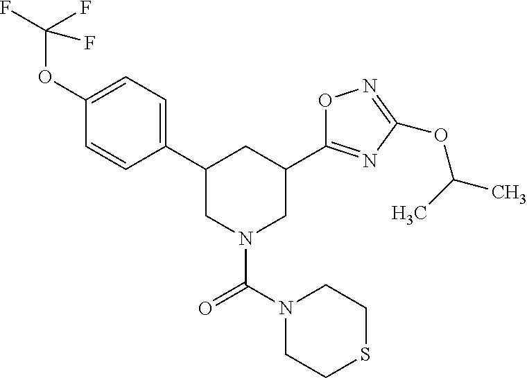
C1(OC(F)(F)F)=CC=C(C2CN(C(=O)N3CCSCC3)CC(C3=NC(OC(C)C)=NO3)C2)C=C1
